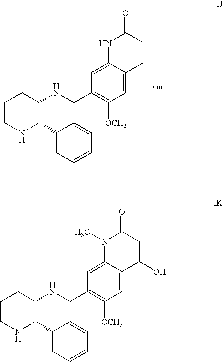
C12=CC(CNC3CCCNC3C3=CC=CC=C3)=C([OCH3])C=C1CCC(=O)N2.C12=CC(CNC3CCCNC3C3=CC=CC=C3)=C([OCH3])C=C1C(O)CC(=O)N2C
